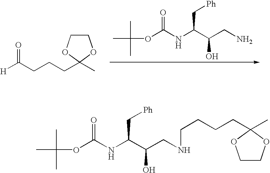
[H]C(CCCC1(C)OCCO1)=O.O(C(NC(C(CN)O)C[Ph])=O)C(C)(C)C.O(C(NC(C(CNCCCCC1(C)OCCO1)O)C[Ph])=O)C(C)(C)C
